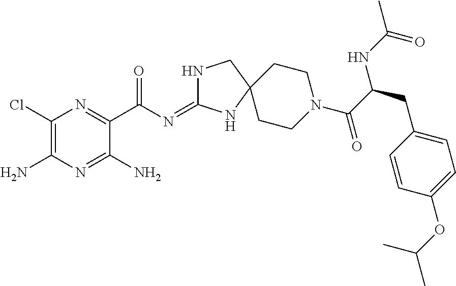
C1(Cl)=C(N)N=C(N)C(C(N=C2NCC3(N2)CCN(C(C(CC2=CC=C(OC(C)C)C=C2)NC(C)=O)=O)CC3)=O)=N1
